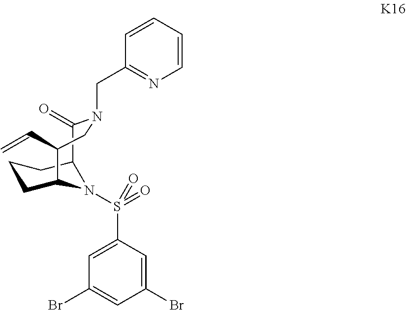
C1(Br)=CC(S(=O)(=O)N2C3CCCC2C(=O)N(CC2=NC=CC=C2)CC3C=C)=CC(Br)=C1
